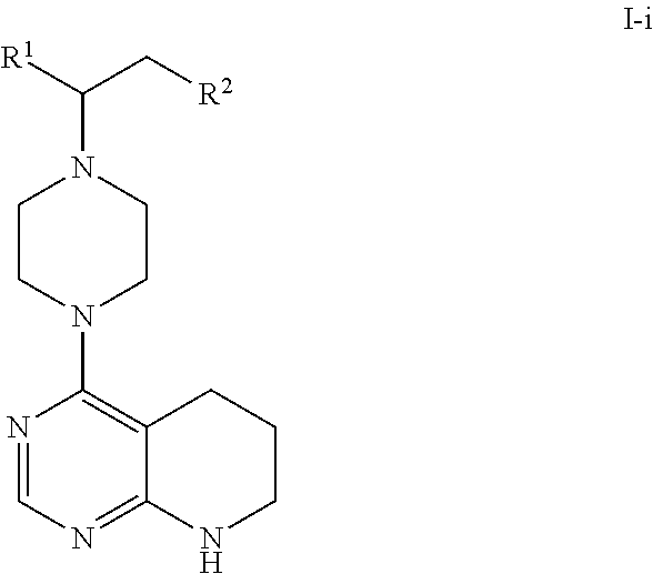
C(C[R2])(N1CCN(C2=C3CCCNC3=NC=N2)CC1)[R1]
